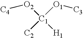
[C4][O2][C1]([H1])([O1][C3])[C2]
